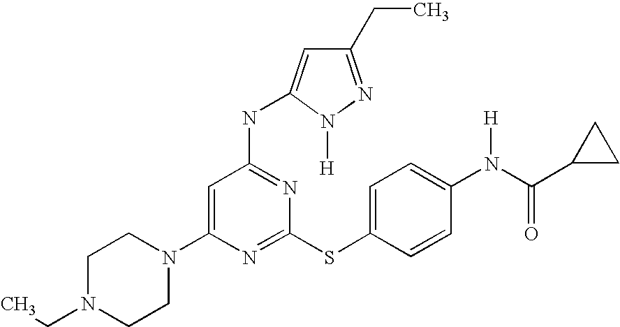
C1N(CC)CCN(C2=CC(NC3=CC(CC)=NN3[H])=NC(SC3=CC=C(N(C(C4CC4)=O)[H])C=C3)=N2)C1
